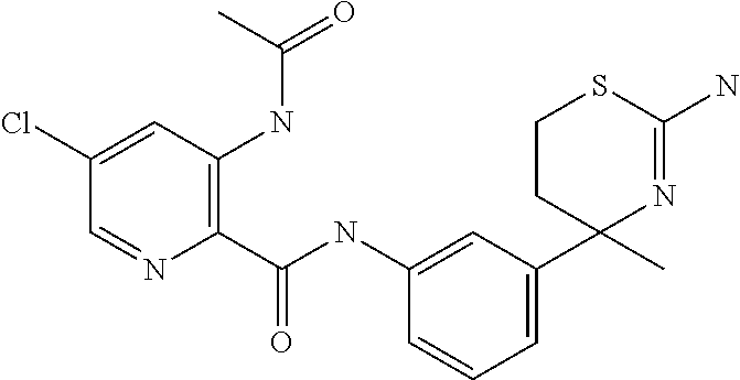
C1(C(NC2=CC(C3(C)N=C(N)SCC3)=CC=C2)=O)=C(NC(=O)C)C=C(Cl)C=N1
